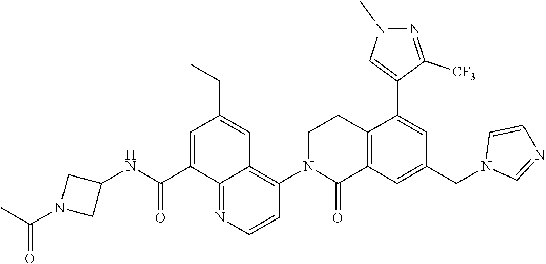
C12=C(C=C(CN3C=NC=C3)C=C1C1=CN(C)N=C1[CF3])C(=O)N(C1=C3C(=NC=C1)C(C(NC1CN(C(=O)C)C1)=O)=CC(CC)=C3)CC2
